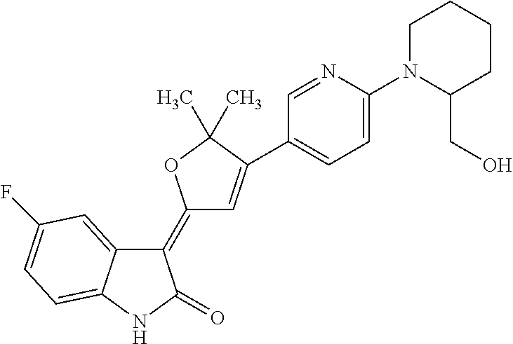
C1(=C2C=C(C3=CC=C(N4C(CO)CCCC4)N=C3)C(C)(C)O2)C2=CC(F)=CC=C2NC1=O
